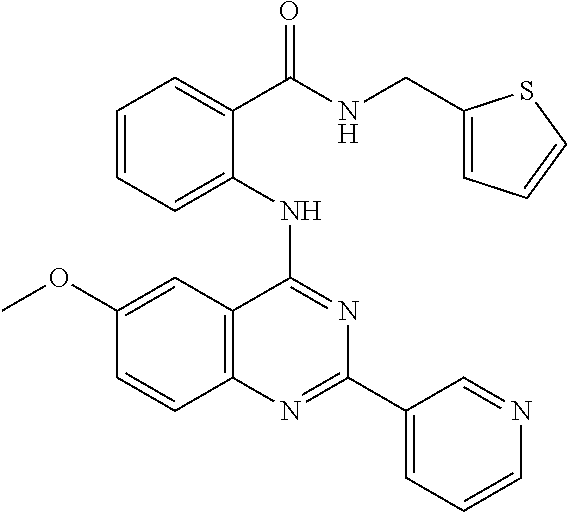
C1(OC)=CC2=C(C=C1)N=C(C1=CC=CN=C1)N=C2NC1=CC=CC=C1C(=O)NCC1=CC=CS1
